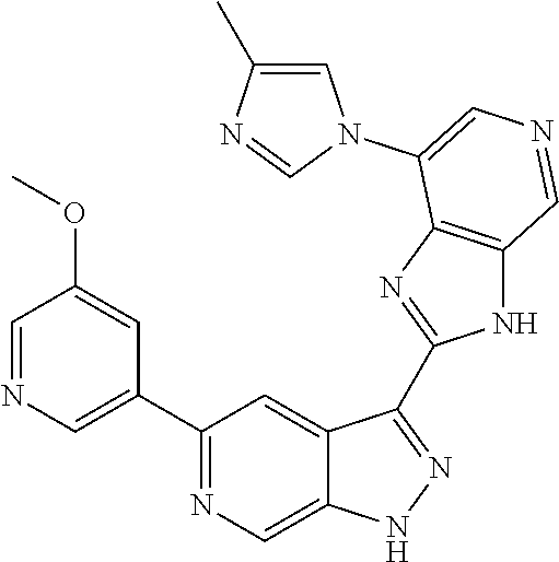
C1(C2=CN=CC(OC)=C2)=NC=C2C(=C1)C(C1=NC3=C(N1)C=NC=C3N1C=C(C)N=C1)=NN2
